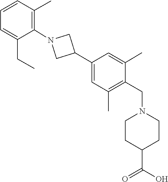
C1=C(CC)C(N2CC(C3=CC(C)=C(CN4CCC(C(=O)O)CC4)C(C)=C3)C2)=C(C)C=C1
